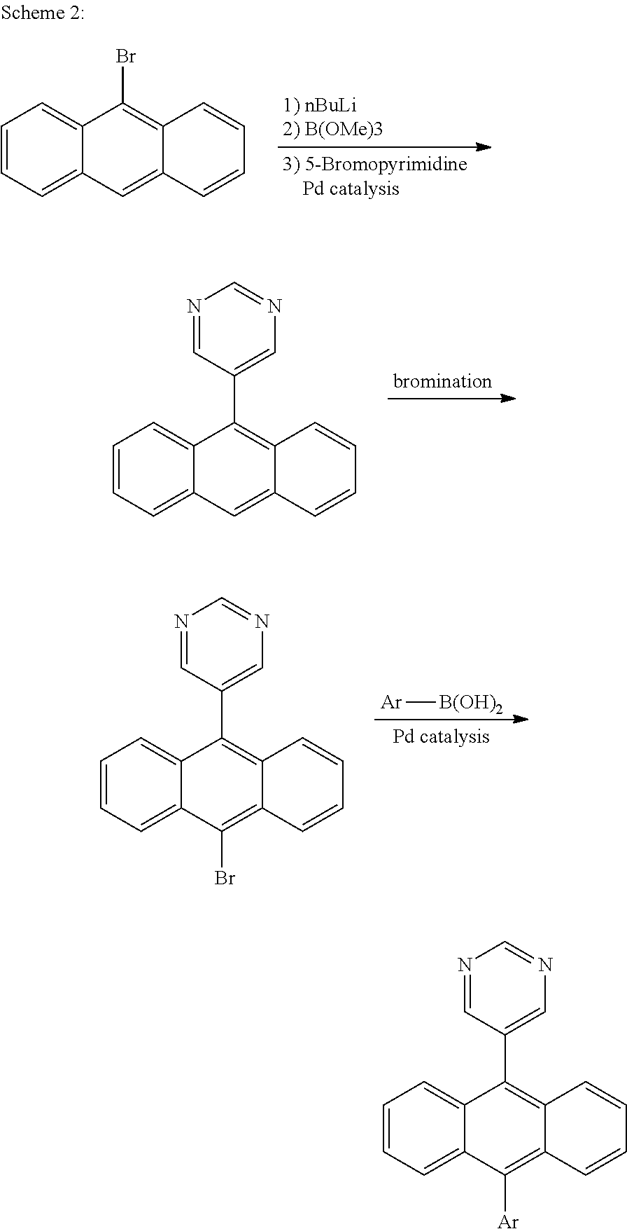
C1=CC=C2C(=C1)C(Br)=C1C(=C2)C=CC=C1.C1=CC=C2C(=C1)C(C1=CN=CN=C1)=C1C(=C2)C=CC=C1.C1=CC=C2C(=C1)C(C1=CN=CN=C1)=C1C(=C2Br)C=CC=C1.[Ar][B(OH)2].C1=CC=C2C(=C1)C(C1=CN=CN=C1)=C1C(=C2[Ar])C=CC=C1
